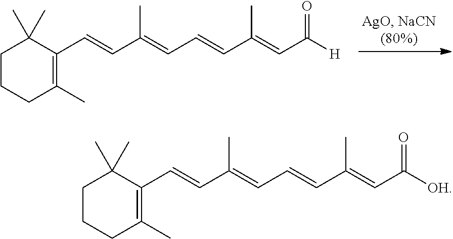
C1CCC(C)=C(C=CC(=CC=CC(=CC([H])=O)C)C)C1(C)C.C1CCC(C)=C(C=CC(=CC=CC(=CC([OH])=O)C)C)C1(C)C
